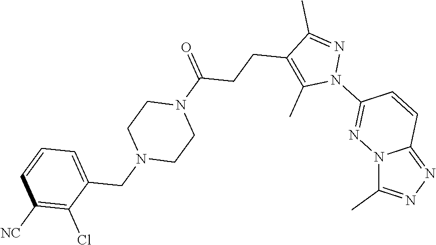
N12C(C)=NN=C1C=CC(N1N=C(C)C(CCC(N3CCN(CC4=CC=CC([NC])=C4Cl)CC3)=O)=C1C)=N2
